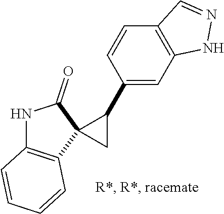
N1C2=C(C3(C1=O)C(C1=CC4=C(C=C1)C=NN4)C3)C=CC=C2
